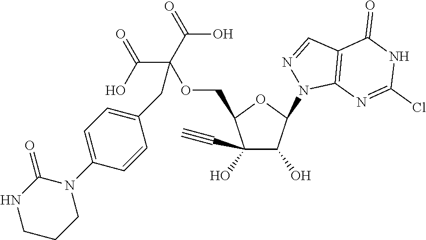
C1(O)(C#C)C(O)C(N2C3=C(C=N2)C(=O)NC(Cl)=N3)OC1COC(C(=O)O)(C(=O)O)CC1=CC=C(N2C(=O)NCCC2)C=C1
